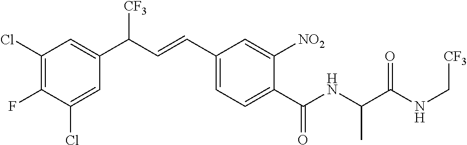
C1(Cl)=C(F)C(Cl)=CC(C(C=CC2=CC=C(C(NC(C(NC[CF3])=O)C)=O)C([NO2])=C2)[CF3])=C1
